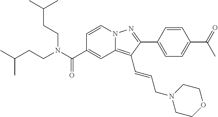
C1=CN2C(=C(C=CCN3CCOCC3)C(C3=CC=C(C(=O)C)C=C3)=N2)C=C1C(N(CCC(C)C)CCC(C)C)=O
